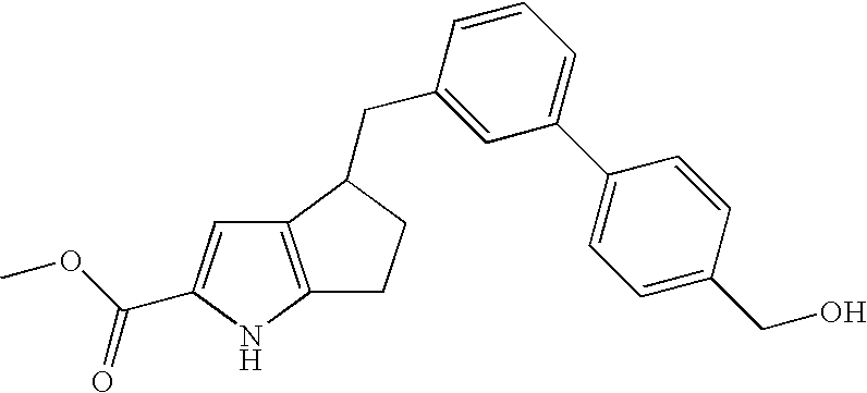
C12=C(NC(C(OC)=O)=C1)CCC2CC1=CC(C2=CC=C(CO)C=C2)=CC=C1
